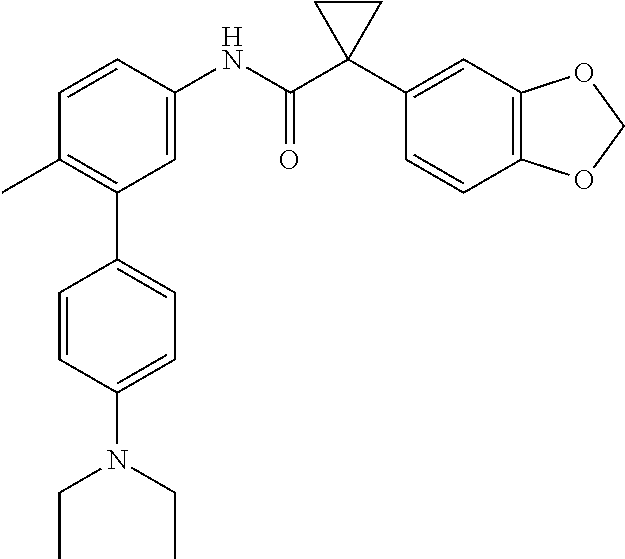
C1=C(NC(C2(C3=CC4=C(C=C3)OCO4)CC2)=O)C=CC(C)=C1C1=CC=C(N(CC)CC)C=C1
